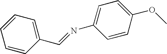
C1=CC(C=NC2=CC=C(OC)C=C2)=CC=C1
